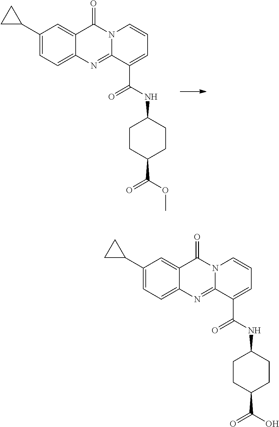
C1(C2=CC=C3C(=C2)C(=O)N2C(=N3)C(C(NC3CCC(C(O)=O)CC3)=O)=CC=C2)CC1.C1(C2=CC=C3C(=C2)C(=O)N2C(=N3)C(C(NC3CCC(C(OC)=O)CC3)=O)=CC=C2)CC1
